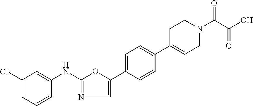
C1(Cl)=CC=CC(NC2=NC=C(C3=CC=C(C4=CCN(C(C(O)=O)=O)CC4)C=C3)O2)=C1
